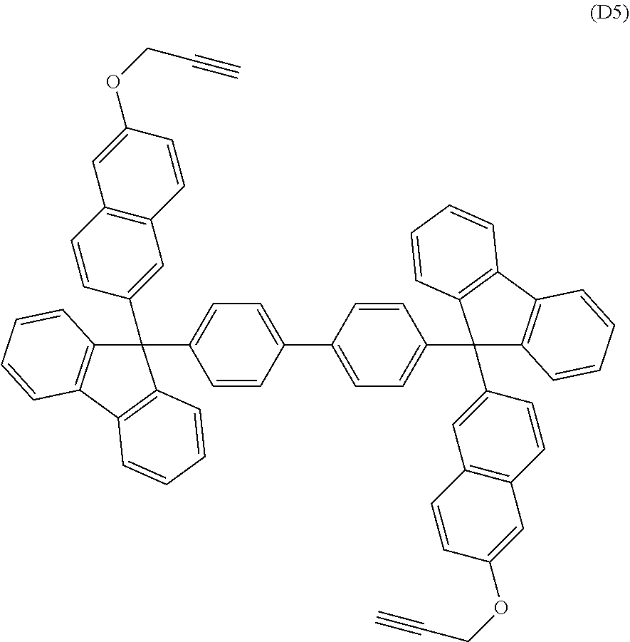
C1(C2=CC=C(C3=CC=C(C4(C5=CC6=C(C=C5)C=C(OCC#C)C=C6)C5=C(C6=C4C=CC=C6)C=CC=C5)C=C3)C=C2)(C2=CC3=C(C=C2)C=C(OCC#C)C=C3)C2=C(C3=C1C=CC=C3)C=CC=C2
